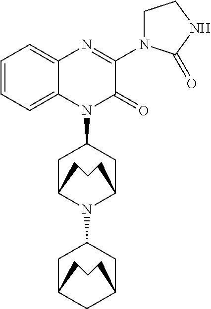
C1C2CCCC(CC1N1C(=O)C(N3CCNC3=O)=NC3=CC=CC=C13)N2C1CC2CC(C1)CCC2
